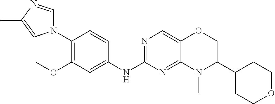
N1(C2=C(OC)C=C(NC3=NC=C4C(=N3)N(C)C(C3CCOCC3)CO4)C=C2)C=NC(C)=C1
